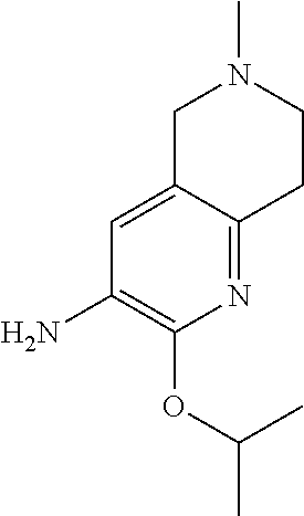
C1=C2C(=NC(OC(C)C)=C1N)CCN(C)C2
